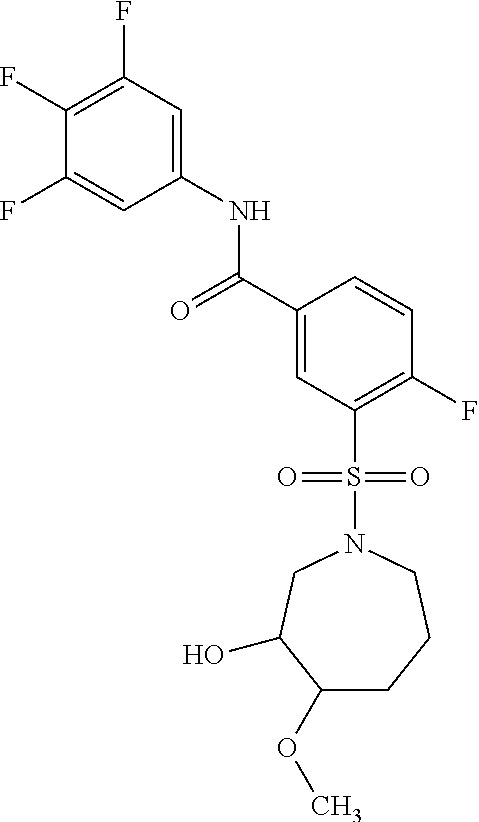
C1(F)=C(F)C=C(NC(C2=CC(S(=O)(=O)N3CC(O)C(OC)CCC3)=C(F)C=C2)=O)C=C1F
